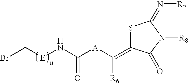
[A](C(=C1SC(=N[R7])N([R8])C1=O)[R6])C(N[E]CBr)=O
